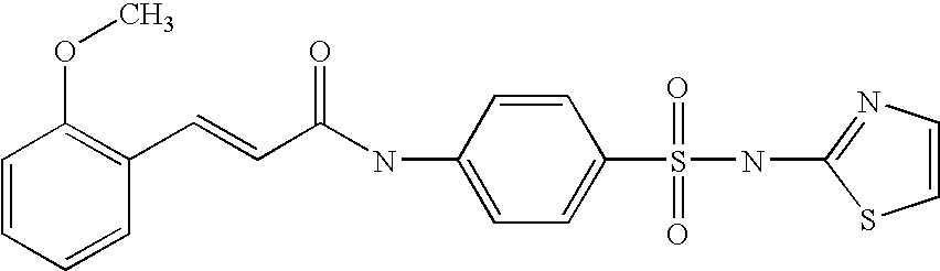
C1=CC=CC(C=CC(NC2=CC=C(S(NC3=NC=CS3)(=O)=O)C=C2)=O)=C1OC
